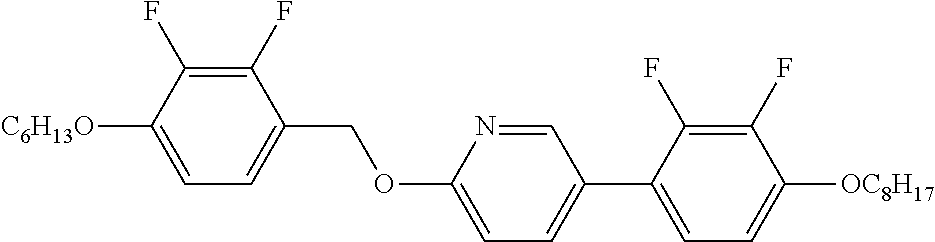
C1(F)=C(F)C([C6H13O])=CC=C1COC1=CC=C(C2=CC=C([OC8H17])C(F)=C2F)C=N1
